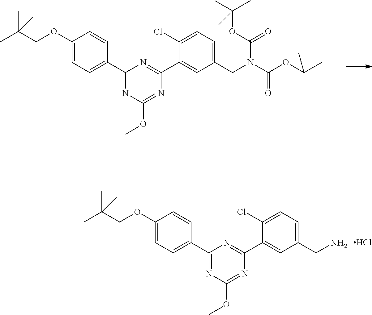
C1(OCC(C)(C)C)=CC=C(C2=NC(OC)=NC(C3=CC(CN)=CC=C3Cl)=N2)C=C1.Cl.C1(OCC(C)(C)C)=CC=C(C2=NC(OC)=NC(C3=CC(CN(C(OC(C)(C)C)=O)C(OC(C)(C)C)=O)=CC=C3Cl)=N2)C=C1
